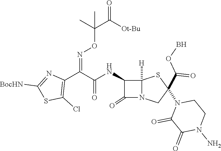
C1(C(C(NC2C(=O)N3C2([H])SC(N2C(=O)C(=O)N(N)CC2)(C(=O)OB)C3)=O)=NOC(C(=O)[Ot-Bu])(C)C)=C(Cl)SC([BocHN])=N1
